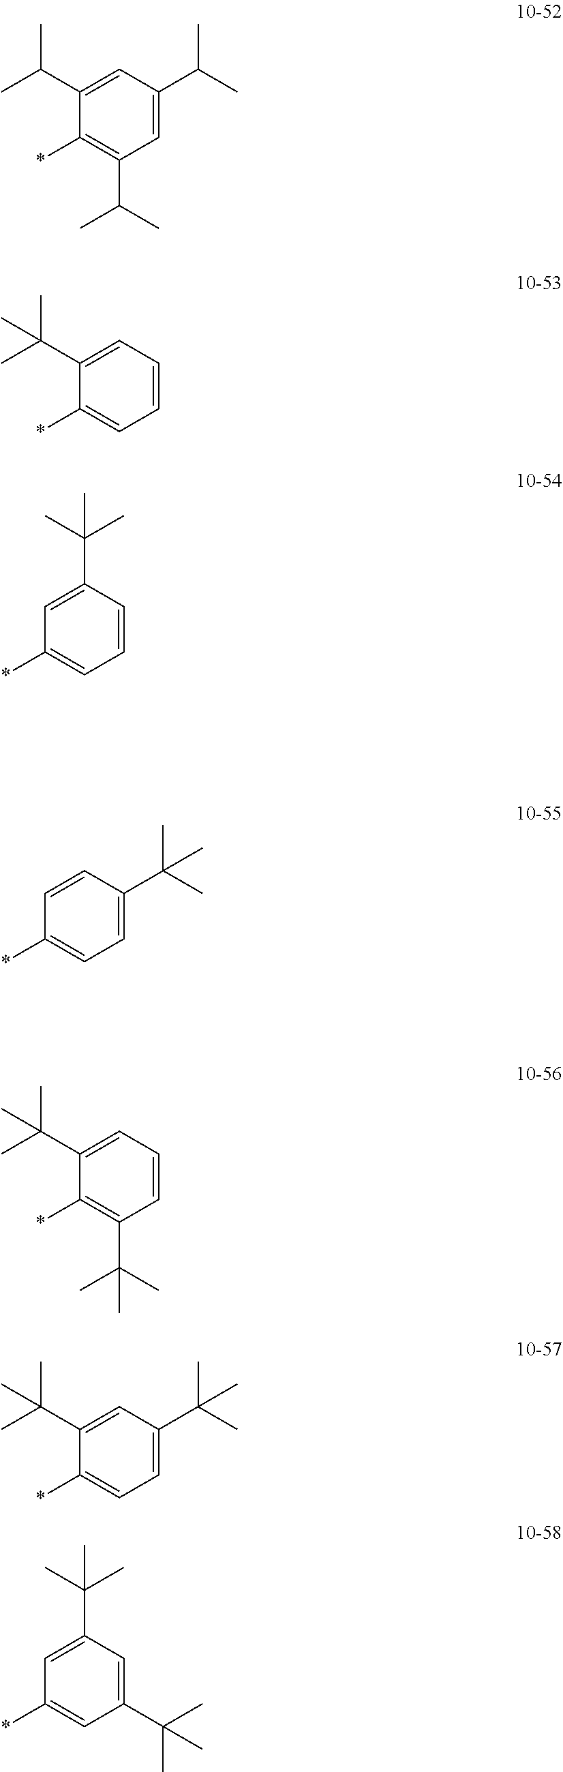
C1(C(C)C)=CC(C(C)C)=CC(C(C)C)=C1*.C1(C(C)(C)C)=CC=CC=C1*.C1=C(C(C)(C)C)C=CC=C1*.C1=CC(C(C)(C)C)=CC=C1*.C1(C(C)(C)C)=CC=CC(C(C)(C)C)=C1*.C1(C(C)(C)C)=CC(C(C)(C)C)=CC=C1*.C1=C(C(C)(C)C)C=C(C(C)(C)C)C=C1*
